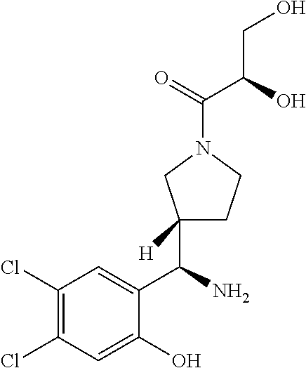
C1(Cl)=C(Cl)C=C(O)C(C(N)C2([H])CCN(C(=O)C(O)CO)C2)=C1
